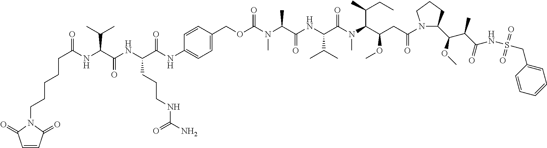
C1=CC(COC(N(C(C(NC(C(N(C(C(CC(=O)N2C(C(OC)C(C(=O)NS(=O)(=O)CC3=CC=CC=C3)C)CCC2)OC)C(C)CC)C)=O)C(C)C)=O)C)C)=O)=CC=C1NC(C(NC(=O)C(C(C)C)NC(CCCCCN1C(=O)C=CC1=O)=O)CCCNC(N)=O)=O
